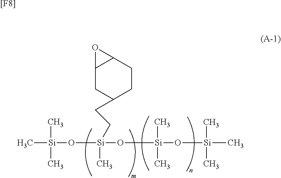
C[Si](C)(C)O[Si](O[Si](C)(C)O[Si](C)(C)C)(CCC1CCC2C(C1)O2)C.[[F8]]
